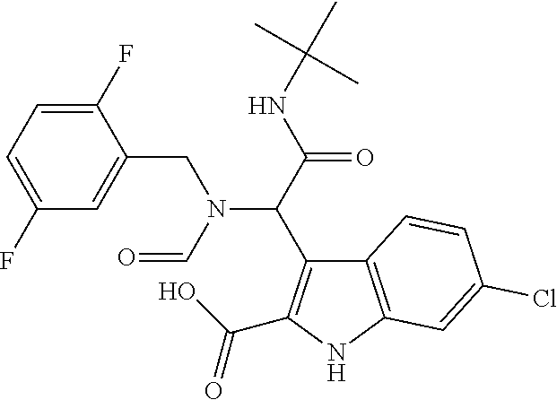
C(C(NC(C)(C)C)=O)(N(CC1=CC(F)=CC=C1F)C=O)C1=C(C(O)=O)NC2=C1C=CC(Cl)=C2
